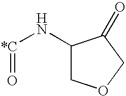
O=[*C]NC1COCC1=O
